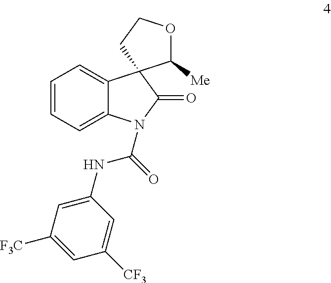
C(=O)(NC1=CC([F3C])=CC([CF3])=C1)N1C2=CC=CC=C2C2(C1=O)C([Me])OCC2
